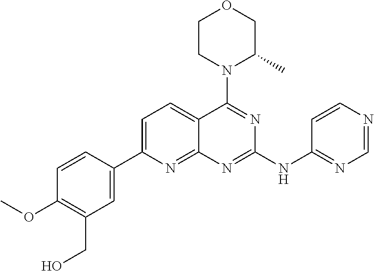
C1=C(C2=CC(CO)=C(OC)C=C2)N=C2C(=C1)C(N1C(C)COCC1)=NC(NC1=NC=NC=C1)=N2
